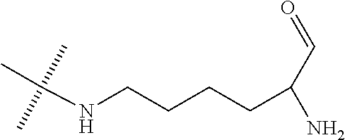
C(NCCCCC(C=O)N)(C)(C)C
